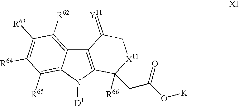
C12=C(N([D1])C3=C([R65])C([R64])=C([R63])C([R62])=C13)C(CC(O[K])=O)([R66])[X11]CC2=[Y11]
